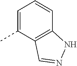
C1=C(C)C2=C(C=C1)NN=C2
